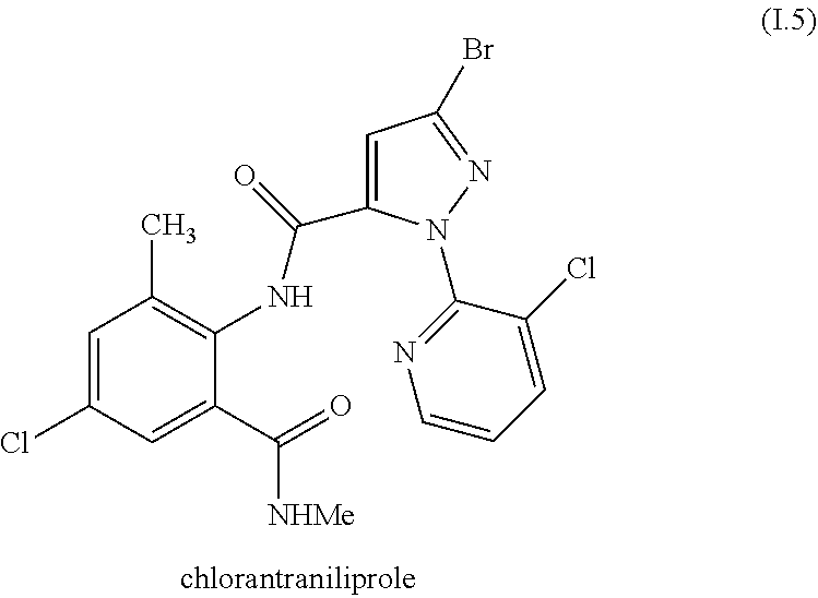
C1=C(Cl)C=C(C(=O)[NHMe])C(NC(C2=CC(Br)=NN2C2=NC=CC=C2Cl)=O)=C1C
